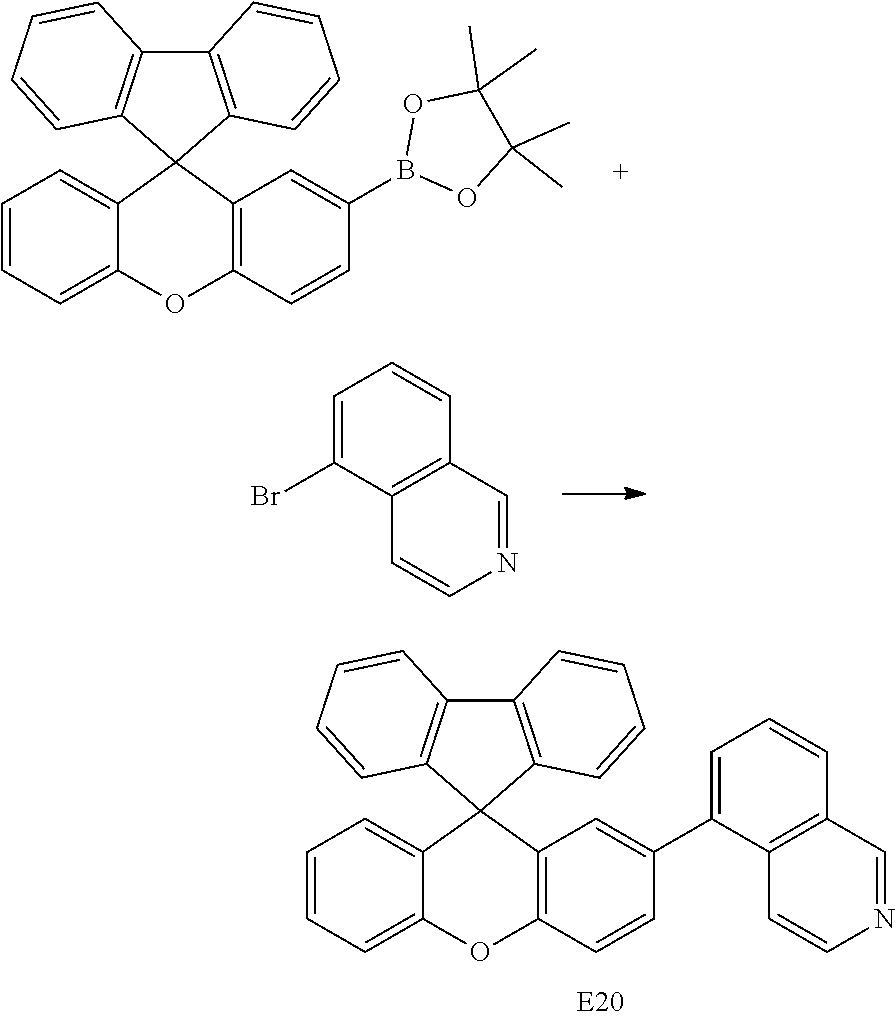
C1=CC=C2C(=C1)C1(C3=C(O2)C=CC(B2OC(C)(C)C(C)(C)O2)=C3)C2=C(C3=C1C=CC=C3)C=CC=C2.C1=C(Br)C2=C(C=C1)C=NC=C2.C1=CC=C2C(=C1)C1(C3=C(O2)C=CC(C2=CC=CC4=C2C=CN=C4)=C3)C2=C(C3=C1C=CC=C3)C=CC=C2
